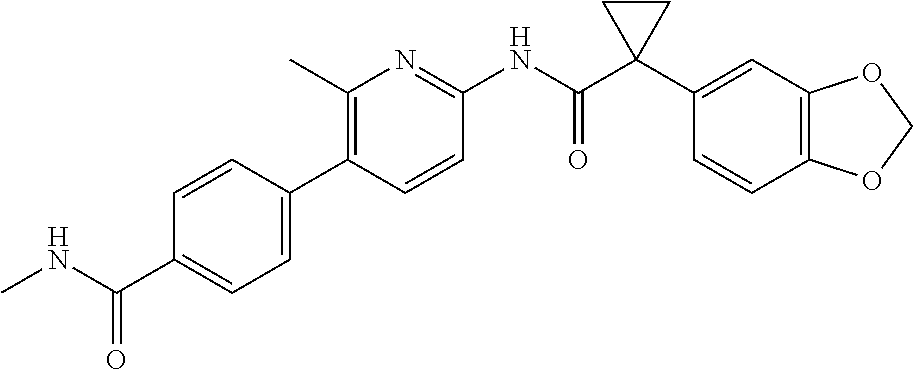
C1=CC(C2=C(C)N=C(NC(C3(C4=CC5=C(C=C4)OCO5)CC3)=O)C=C2)=CC=C1C(NC)=O
